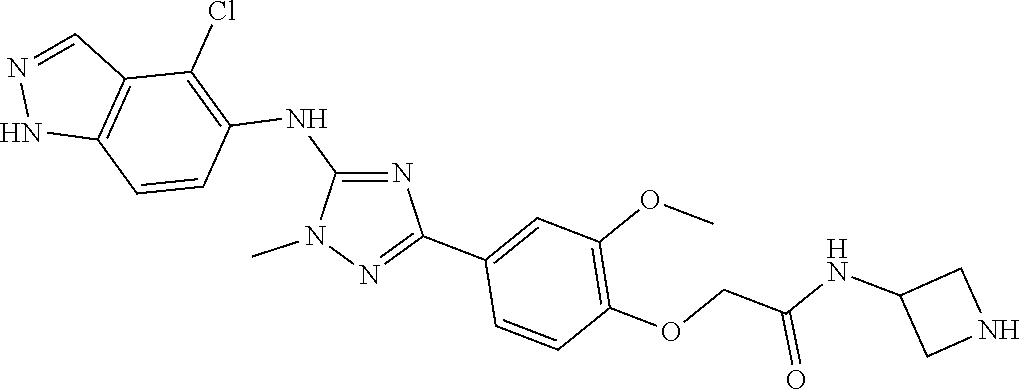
N1(C)N=C(C2=CC(OC)=C(OCC(NC3CNC3)=O)C=C2)N=C1NC1=C(Cl)C2=C(NN=C2)C=C1
